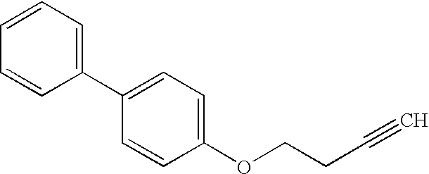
C1(OCCC#C)=CC=C(C2=CC=CC=C2)C=C1
